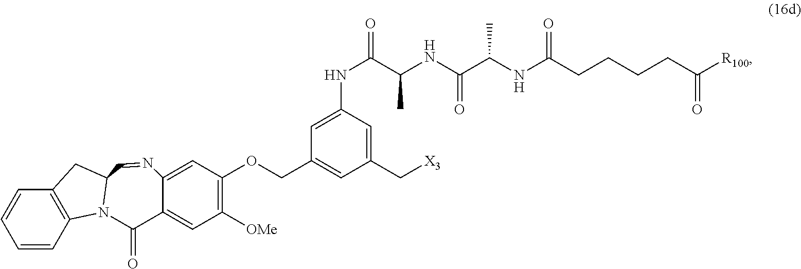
C1(C[X3])=CC(NC(C(C)NC(C(NC(CCCCC([R100])=O)=O)C)=O)=O)=CC(COC2=C([OMe])C=C3C(=O)N4C5=C(C=CC=C5)CC4C=NC3=C2)=C1
